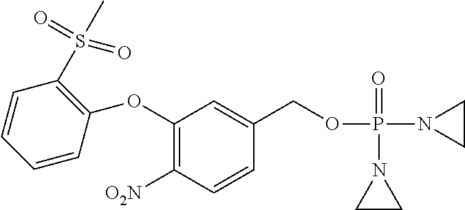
C1(OC2=C(S(=O)(=O)C)C=CC=C2)=C([O2N])C=CC(COP(N2CC2)(=O)N2CC2)=C1
